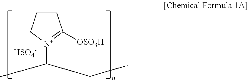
C1CC([OSO3H])=[N+](C(C)CC)C1.[HSO4-]
